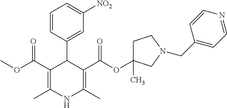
C1(C(OC)=O)=C(C)NC(C)=C(C(OC2(C)CCN(CC3=CC=NC=C3)C2)=O)C1C1=CC([NO2])=CC=C1
